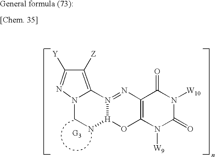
C1([Z])=C2N(N=C1[Y])CN[H]1N2=NC2=C(O1)N([W9])C(=O)N([W10])C2=O
